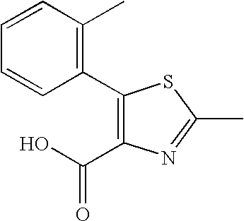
C1(C2=C(C)C=CC=C2)=C(C(O)=O)N=C(C)S1
